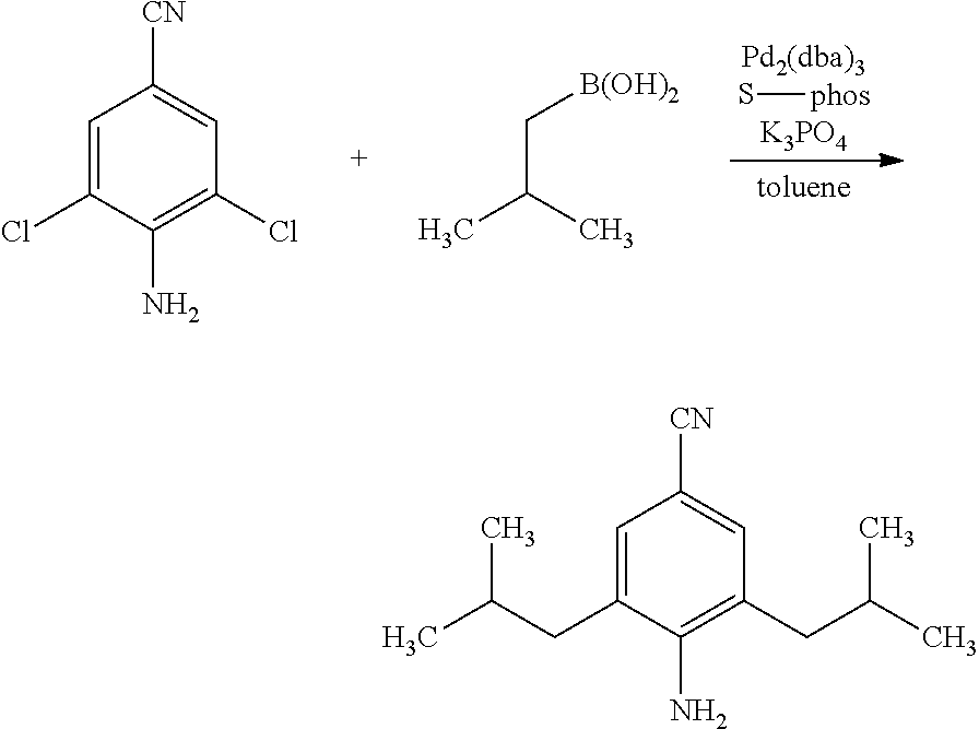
[CN]C1=CC(CC(C)C)=C(N)C(CC(C)C)=C1.[CN]C1=CC(Cl)=C(N)C(Cl)=C1.C(C(C)C)[B(OH)2].S[phos]
